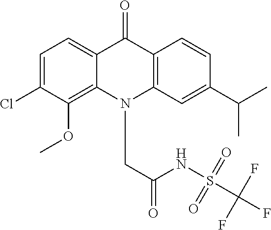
C12=CC=C(Cl)C(OC)=C1N(CC(NS(C(F)(F)F)(=O)=O)=O)C1=C(C2=O)C=CC(C(C)C)=C1
